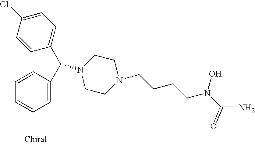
C1=CC(C(C2=CC=CC=C2)N2CCN(CCCCN(C(N)=O)O)CC2)=CC=C1Cl
